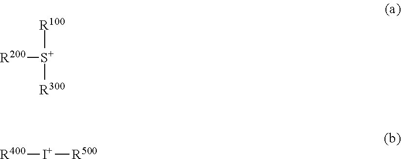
[R200][S+]([R100])[R300].[R400][I+][R500]
